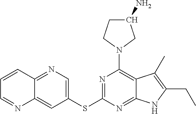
C1(SC2=NC(N3CC(N)CC3)=C3C(=N2)NC(CC)=C3C)=CN=C2C(=C1)N=CC=C2
